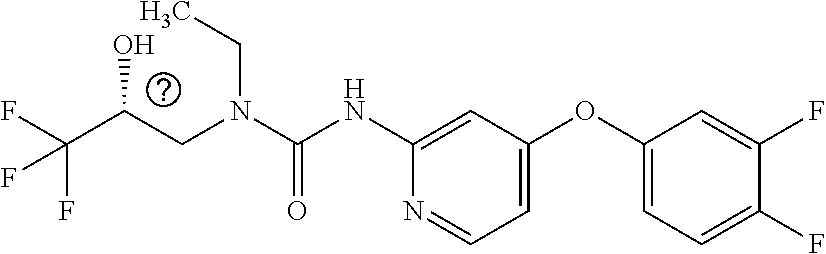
C(N(CC)C(=O)NC1=CC(OC2=CC=C(F)C(F)=C2)=CC=N1)C(C(F)(F)F)O
